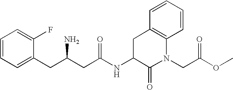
C1=CC=C(CC(CC(NC2C(=O)N(CC(OC)=O)C3=C(C2)C=CC=C3)=O)N)C(F)=C1
